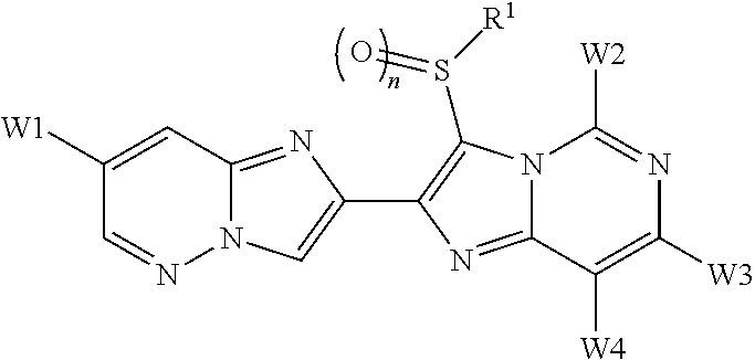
N12C(=NC(C3=C(S([R1])=O)N4C(=N3)C([W4])=C([W3])N=C4[W2])=C1)C=C([W1])C=N2
